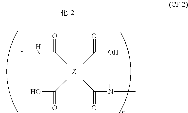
CC(N[Y]C)=O.CC(O)=O.CC(O)=O.CC(NC)=O
